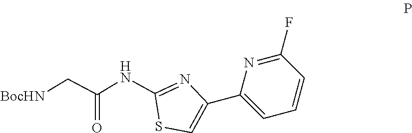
C(C(=O)NC1=NC(C2=CC=CC(F)=N2)=CS1)[BocHN]
